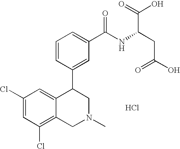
Cl.C1(Cl)=CC(Cl)=C2C(=C1)C(C1=CC(C(NC(CC(O)=O)C(=O)O)=O)=CC=C1)CN(C)C2
